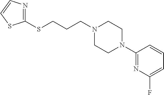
C(N1CCN(C2=NC(F)=CC=C2)CC1)CCSC1=NC=CS1
